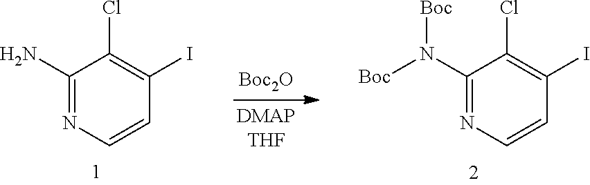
[Boc2O].C1(Cl)=C(I)C=CN=C1N.N(C1=NC=CC(I)=C1Cl)([Boc])[Boc]
